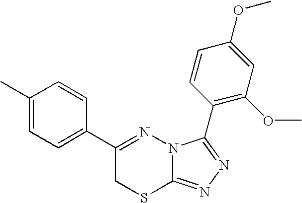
C1=C(C)C=CC(C2=NN3C(=NN=C3C3=C(OC)C=C(OC)C=C3)SC2)=C1
